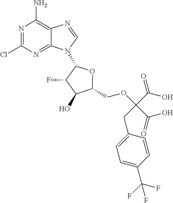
N1=C(Cl)N=C2C(=C1N)N=CN2C1OC(COC(CC2=CC=C(C(F)(F)F)C=C2)(C(=O)O)C(O)=O)C(O)C1F
